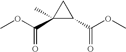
C(=O)(OC)C1(C)C(C(OC)=O)C1
